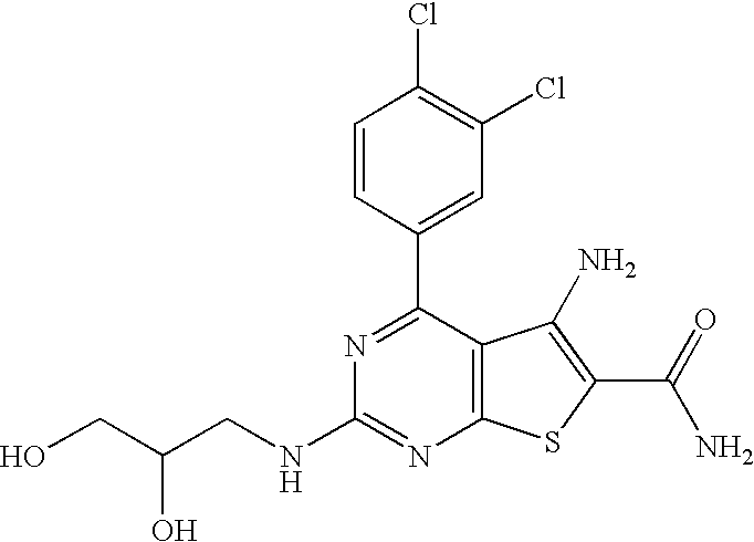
C1(C2=CC(Cl)=C(Cl)C=C2)=NC(NCC(CO)O)=NC2=C1C(N)=C(C(N)=O)S2
